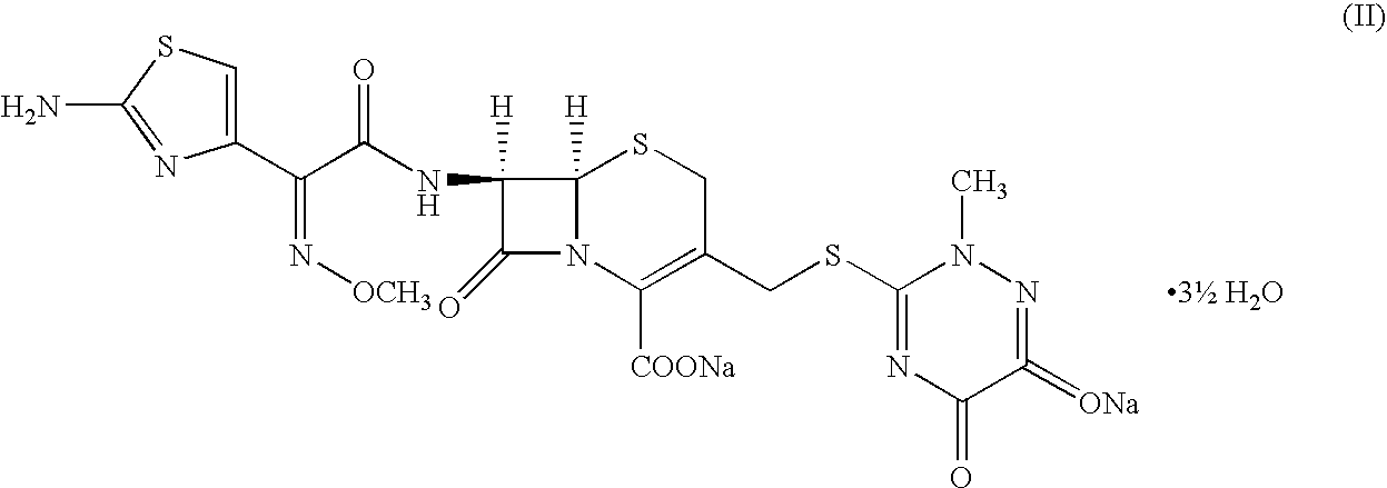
[3 H2O].N([OCH3])=C(C1=CSC(N)=N1)C(NC1([H])C(=O)N2C1([H])SCC(CSC1=NC(=O)C(=[ONa])=NN1C)=C2[COONa])=O
